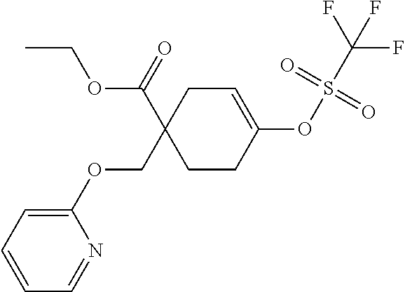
C1=C(OCC2(C(=O)OCC)CCC(OS(C(F)(F)F)(=O)=O)=CC2)N=CC=C1
